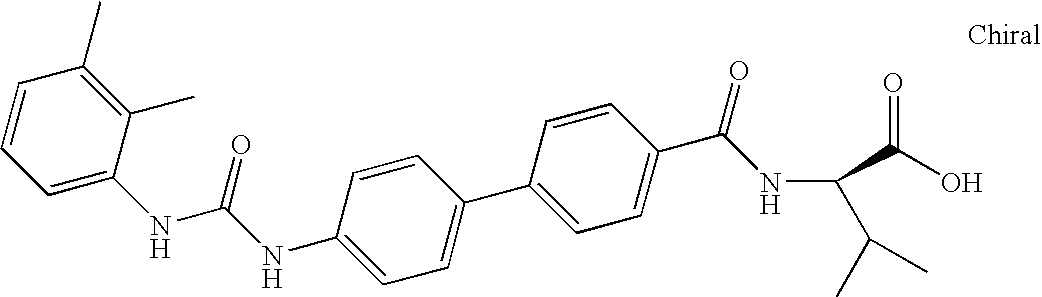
C1(NC(NC2=CC=CC(C)=C2C)=O)=CC=C(C2=CC=C(C(=O)NC(C(O)=O)C(C)C)C=C2)C=C1
